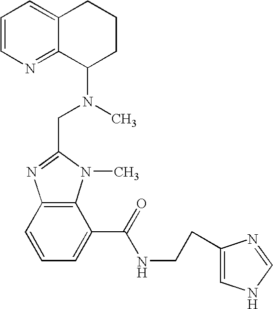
C1=CN=C2C(=C1)CCCC2N(C)CC1=NC2=C(N1C)C(C(NCCC1=CNC=N1)=O)=CC=C2
